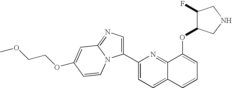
O(C1=CC=CC2=CC=C(C3=CN=C4N3C=CC(OCCOC)=C4)N=C12)C1C(F)CNC1
